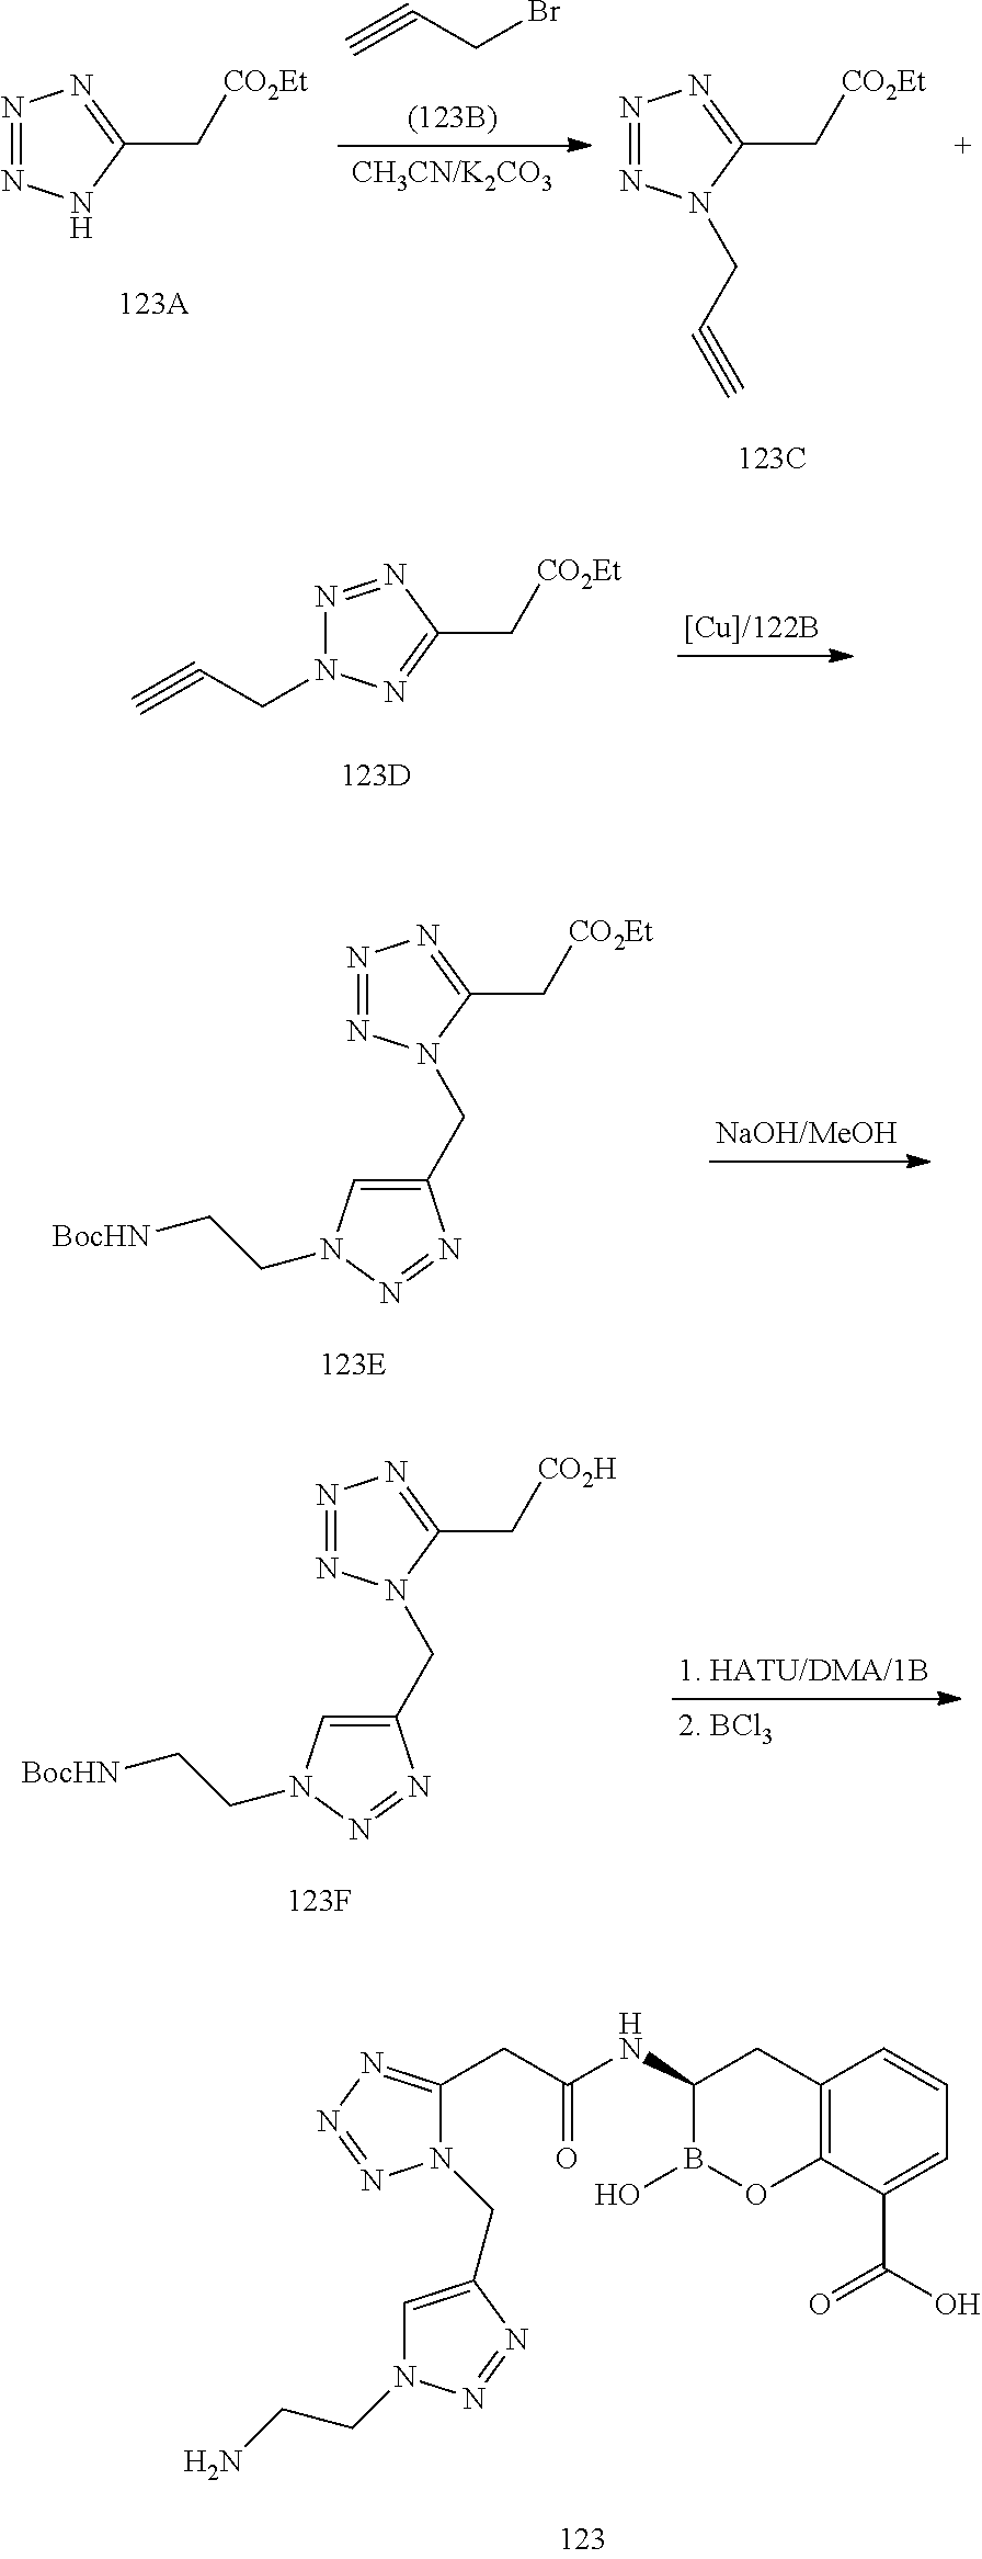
C#CCBr.N1=NN(CC#C)C(C[CO2Et])=N1.N1=NNC(C[CO2Et])=N1.N1=NC(C[CO2Et])=NN1CC#C.N1=NN(CC2=CN(CC[BocHN])N=N2)C(C[CO2Et])=N1.N1=NN(CC2=CN(CC[BocHN])N=N2)C(C[CO2H])=N1.C12=C(C(C(O)=O)=CC=C1)OB(O)C(NC(CC1=NN=NN1CC1=CN(CCN)N=N1)=O)C2
